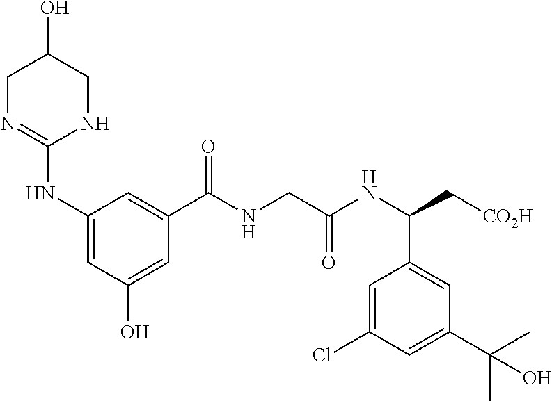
C1N=C(NC2=CC(O)=CC(C(NCC(NC(C[CO2H])C3=CC(C(C)(C)O)=CC(Cl)=C3)=O)=O)=C2)NCC1O
